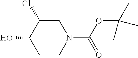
C1C(Cl)C(O)CCN1C(=O)OC(C)(C)C
